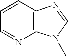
C12=C(C=CC=N1)N=CN2C
